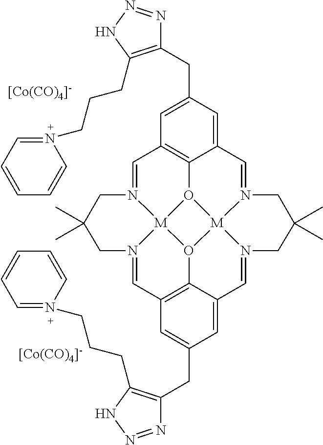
[[Co(CO)4]-].C1=N2[M]34O5C6=C1C=C(CC1=C(CCCN7=CC=CC=C7)NN=N1)C=C6C=N1[M]56O3C3=C(C=N4CC(C)(C)C2)C=C(CC2=C(CCCN4=CC=CC=C4)NN=N2)C=C3C=N6CC(C)(C)C1.[[Co(CO)4]-]
